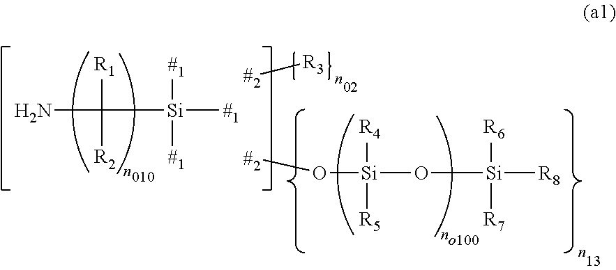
[#2]O[Si](O[Si]([R8])([R7])[R6])([R5])[R4].NC([Si]([#1])([#1])[#1])([R1])[R2].[#2][R3]
